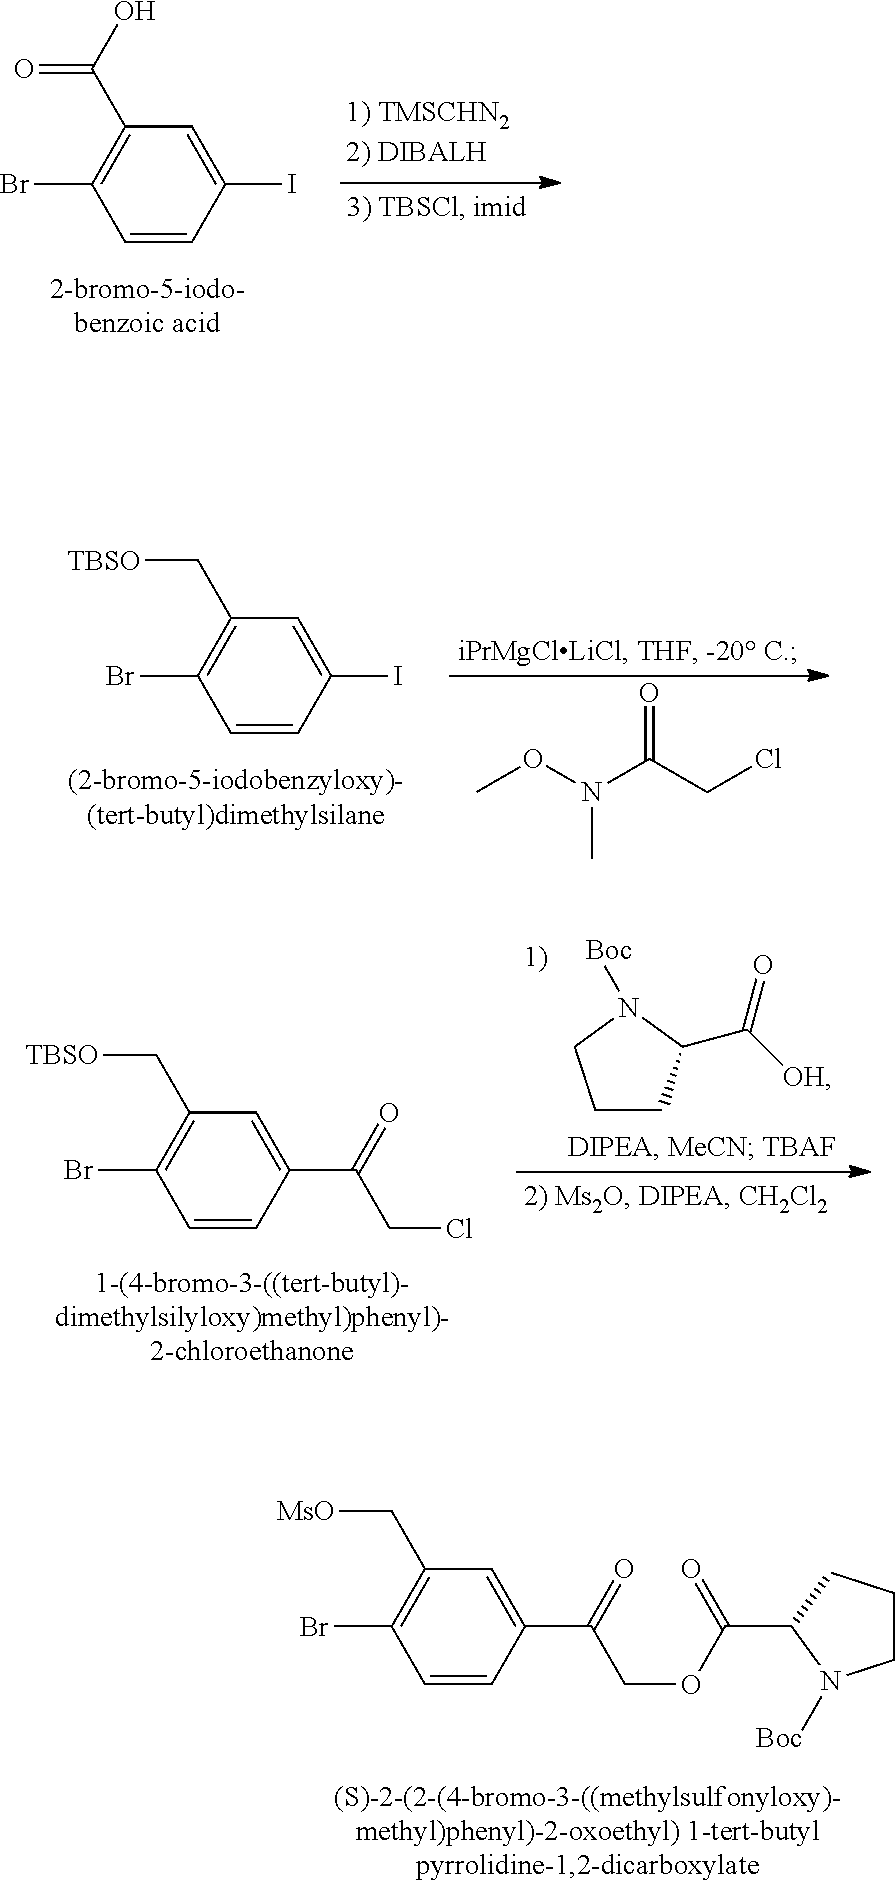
C1(I)=CC(C(O)=O)=C(Br)C=C1.C1(I)=CC(C[TBSO])=C(Br)C=C1.O=C(CCl)N(OC)C.C1(C(=O)CCl)=CC(C[TBSO])=C(Br)C=C1.C1CC(C([OH])=O)N([Boc])C1.C1(C(=O)COC(C2N([Boc])CCC2)=O)=CC(C[MsO])=C(Br)C=C1
